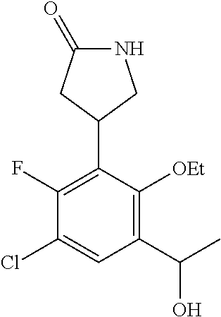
C1(C(C)O)=C([OEt])C(C2CNC(=O)C2)=C(F)C(Cl)=C1
